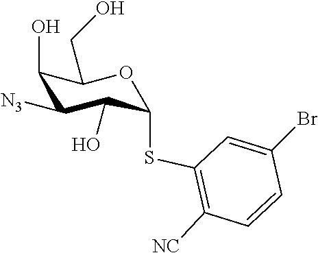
OC1C([N3])C(O)C(CO)OC1SC1=C([NC])C=CC(Br)=C1
